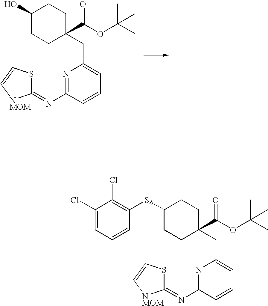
C1(Cl)=CC=CC(SC2CCC(C(OC(C)(C)C)=O)(CC3=CC=CC(N=C4SC=C[NMOM]4)=N3)CC2)=C1Cl.C1(O)CCC(C(OC(C)(C)C)=O)(CC2=CC=CC(N=C3SC=C[NMOM]3)=N2)CC1
